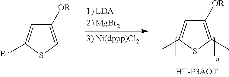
C1([OR])=CSC(Br)=C1.C1([OR])=C(C)SC(C)=C1
